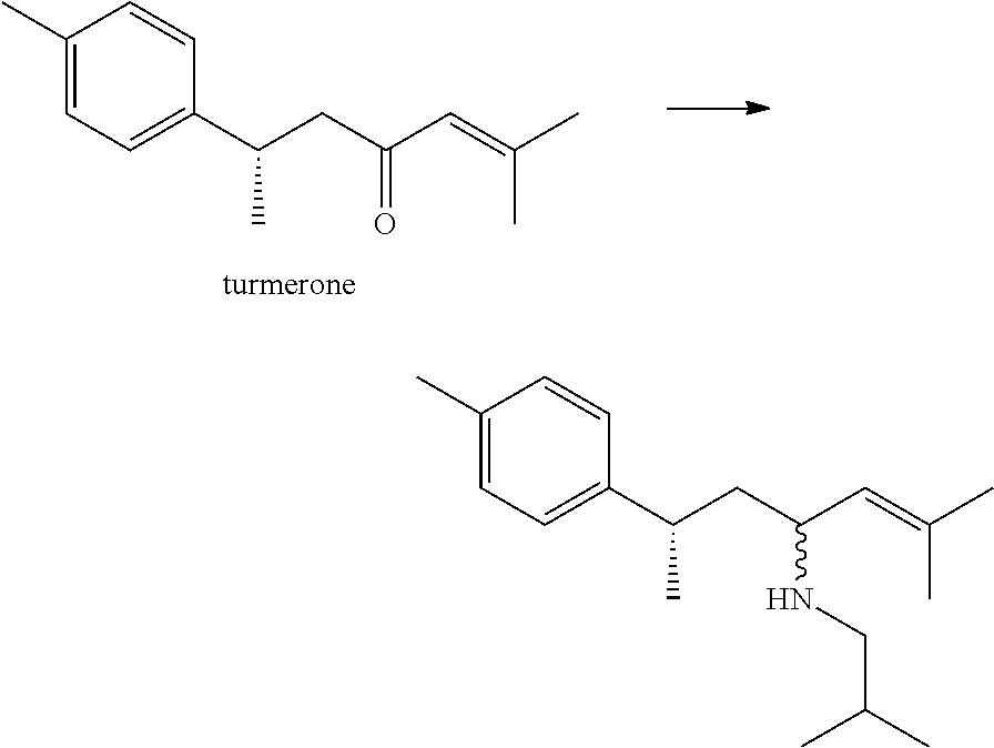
C1(C)=CC=C(C(CC(C=C(C)C)=O)C)C=C1.C1(C)=CC=C(C(CC(C=C(C)C)NCC(C)C)C)C=C1
